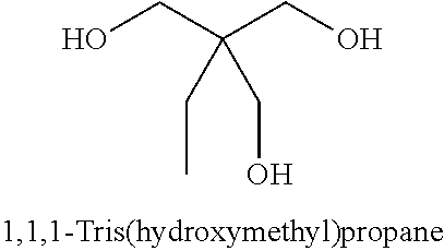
OCC(CO)(CC)CO
